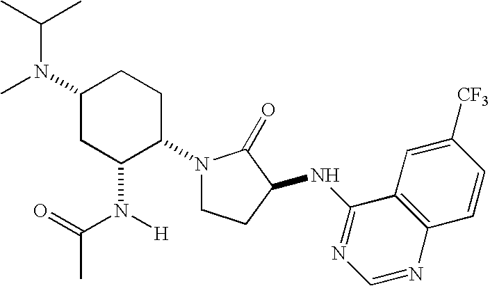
CC(C)N(C)C1CC(N([H])C(=O)C)C(N2CCC(NC3=NC=NC4=C3C=C([CF3])C=C4)C2=O)CC1
